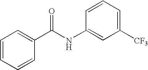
C1=CC=CC(C(NC2=CC([CF3])=CC=C2)=O)=C1
